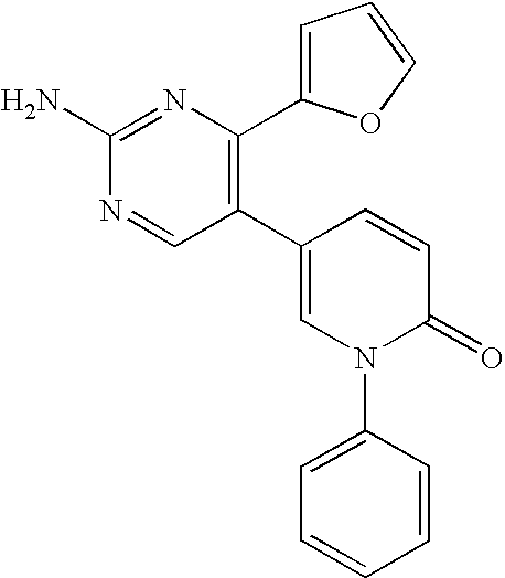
C1(C2=C(C3=CC=CO3)N=C(N)N=C2)=CN(C2=CC=CC=C2)C(=O)C=C1
